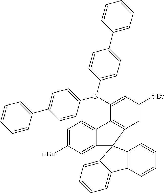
C1=C([t-Bu])C=C2C(=C1)C1=C(C=C([t-Bu])C=C1N(C1=CC=C(C3=CC=CC=C3)C=C1)C1=CC=C(C3=CC=CC=C3)C=C1)C21C2=C(C=CC=C2)C2=CC=CC=C21
